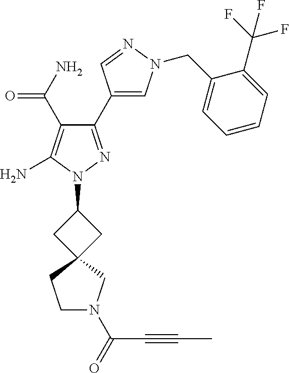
N1=CC(C2=NN(C3CC4(C3)CCN(C(=O)C#CC)C4)C(N)=C2C(N)=O)=CN1CC1=CC=CC=C1C(F)(F)F
